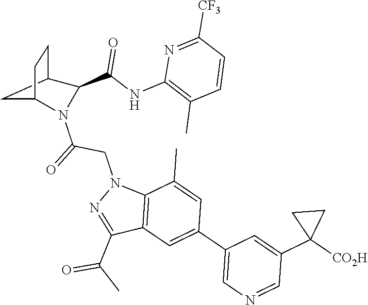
C1(C(=O)C)=NN(CC(N2C3CC(CC3)C2C(NC2=C(C)C=CC([CF3])=N2)=O)=O)C2=C1C=C(C1=CN=CC(C3([CO2H])CC3)=C1)C=C2C
